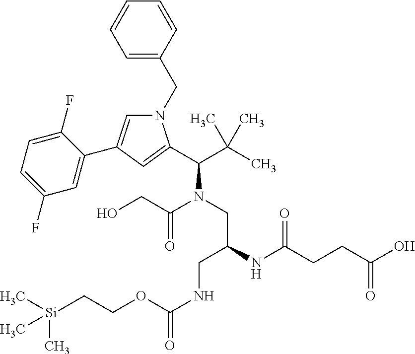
N1(CC2=CC=CC=C2)C=C(C2=CC(F)=CC=C2F)C=C1C(C(C)(C)C)N(C(=O)CO)CC(CNC(=O)OCC[Si](C)(C)C)NC(=O)CCC(=O)O
